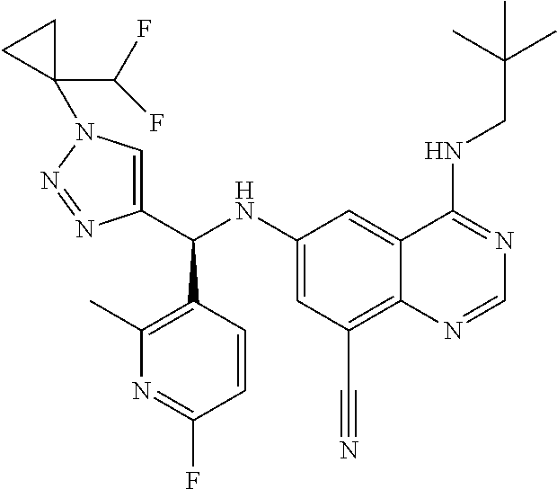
C1(C(NC2=CC(C#N)=C3C(=C2)C(NCC(C)(C)C)=NC=N3)C2=C(C)N=C(F)C=C2)=CN(C2(C(F)F)CC2)N=N1
